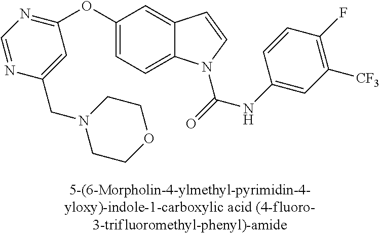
C1=C(OC2=NC=NC(CN3CCOCC3)=C2)C=C2C(=C1)N(C(=O)NC1=CC([CF3])=C(F)C=C1)C=C2
